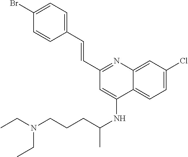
C1(C=CC2=CC=C(Br)C=C2)=NC2=CC(Cl)=CC=C2C(NC(C)CCCN(CC)CC)=C1
